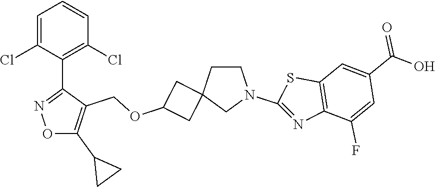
C1=C(Cl)C(C2=NOC(C3CC3)=C2COC2CC3(C2)CN(C2=NC4=C(S2)C=C(C(O)=O)C=C4F)CC3)=C(Cl)C=C1
